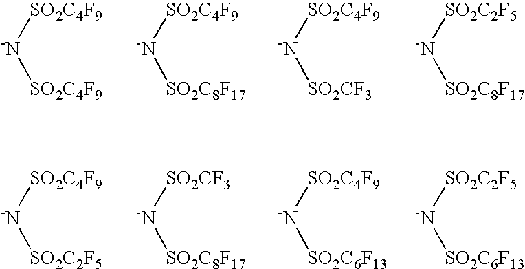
[-N]([SO2C4F9])[SO2C4F9].[-N]([SO2C4F9])[SO2C8F17].[-N]([SO2C4F9])[SO2CF3].[-N]([SO2C2F5])[SO2C8F17].[-N]([SO2C4F9])[SO2C2F5].[-N]([SO2CF3])[SO2C8F17].[-N]([SO2C4F9])[SO2C6F13].[-N]([SO2C2F5])[SO2C6F13]
